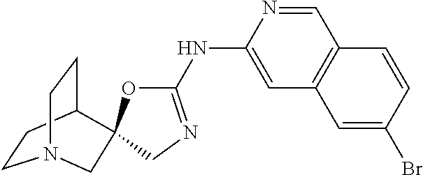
C1CC2CCN1CC21OC(NC2=CC3=C(C=N2)C=CC(Br)=C3)=NC1
